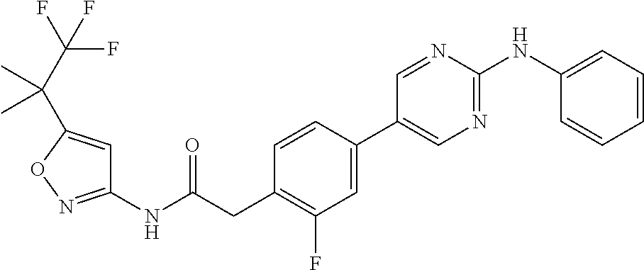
C1=CC(C2=CN=C(NC3=CC=CC=C3)N=C2)=CC(F)=C1CC(NC1=NOC(C(C(F)(F)F)(C)C)=C1)=O
